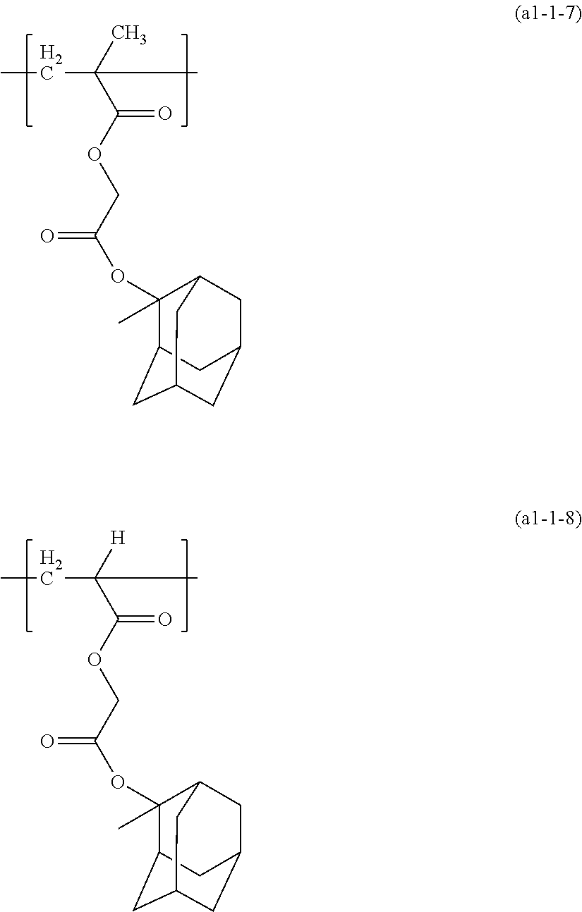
C(OC(C(C)(C)CC)=O)C(=O)OC1(C)C2CC3CC(CC1C3)C2.C(OC(C([H])(C)CC)=O)C(=O)OC1(C)C2CC3CC(CC1C3)C2
